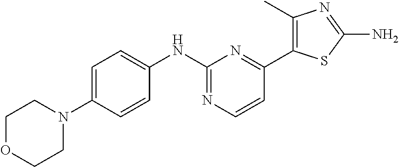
C1OCCN(C2=CC=C(NC3=NC=CC(C4=C(C)N=C(N)S4)=N3)C=C2)C1
